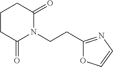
C1CC(=O)N(CCC2=NC=CO2)C(=O)C1
